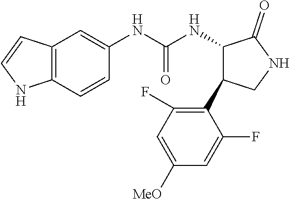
C1(NC(NC2C(=O)NCC2C2=C(F)C=C([MeO])C=C2F)=O)=CC2=C(C=C1)NC=C2
